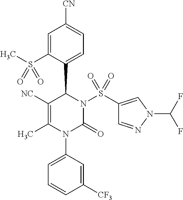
C1([NC])=C(C)N(C2=CC=CC([CF3])=C2)C(=O)N(S(C2=CN(C(F)F)N=C2)(=O)=O)C1C1=CC=C([CN])C=C1S(C)(=O)=O
